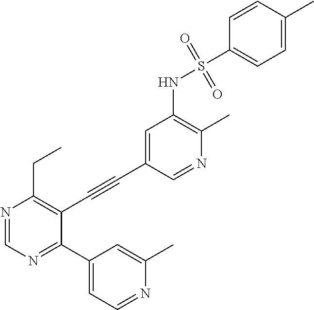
N1=CC(C#CC2=C(CC)N=CN=C2C2=CC=NC(C)=C2)=CC(NS(=O)(C2=CC=C(C)C=C2)=O)=C1C
